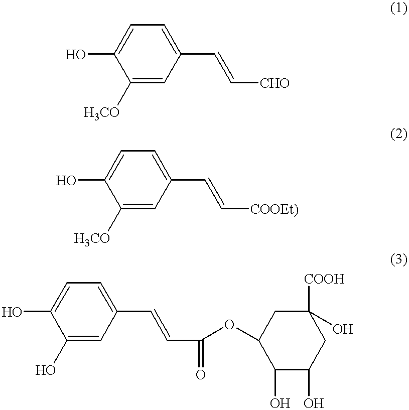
C1([H3CO])=CC(C=C[CHO])=CC=C1O.C1([H3CO])=CC(C=C[COOEt)])=CC=C1O.C1(O)=CC(C=CC(OC2C(O)C(O)CC([COOH])(O)C2)=O)=CC=C1O
